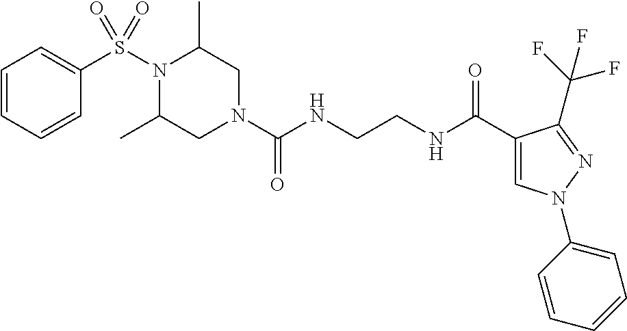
C1(S(N2C(C)CN(C(NCCNC(C3=CN(C4=CC=CC=C4)N=C3C(F)(F)F)=O)=O)CC2C)(=O)=O)=CC=CC=C1
